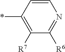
C1=CC(*)=C([R7])C([R6])=N1
